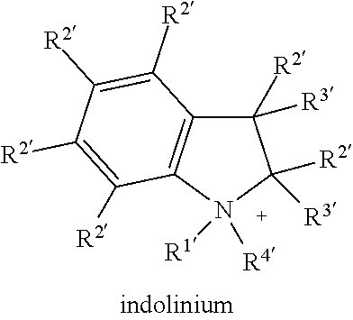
C1([R3])([R2])C2=C(N([R4])([R1])C1([R3])[R2])C([R2])=C([R2])C([R2])=C2[R2]
